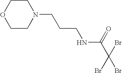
C1CN(CCCNC(C(Br)(Br)Br)=O)CCO1
